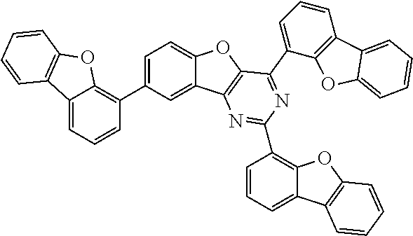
C12=CC=CC(C3=CC=C4C(=C3)C3=C(O4)C(C4=CC=CC5=C4OC4=CC=CC=C54)=NC(C4=C5C(=CC=C4)C4=C(O5)C=CC=C4)=N3)=C1OC1=C2C=CC=C1
